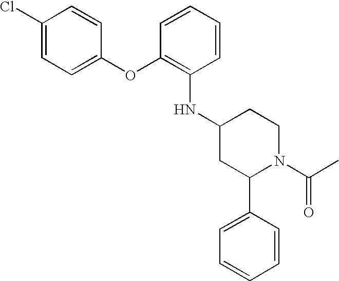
C1(NC2=C(OC3=CC=C(Cl)C=C3)C=CC=C2)CC(C2=CC=CC=C2)N(C(=O)C)CC1
